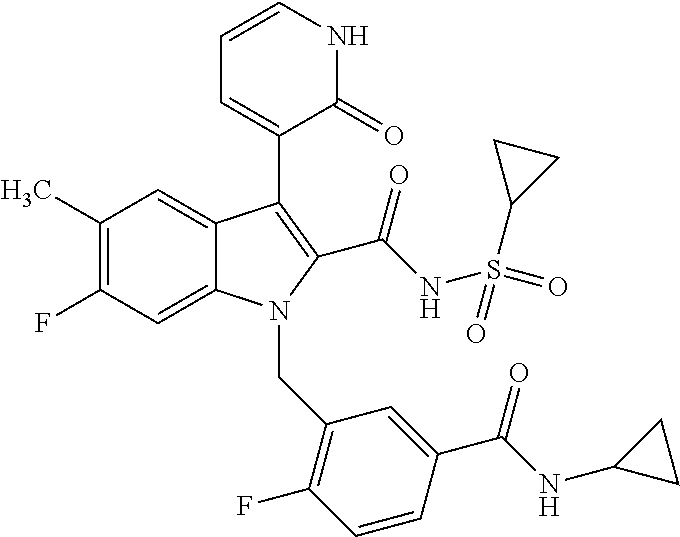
C1(C)=C(F)C=C2C(=C1)C(C1=CC=CNC1=O)=C(C(NS(=O)(C1CC1)=O)=O)N2CC1=C(F)C=CC(C(=O)NC2CC2)=C1
